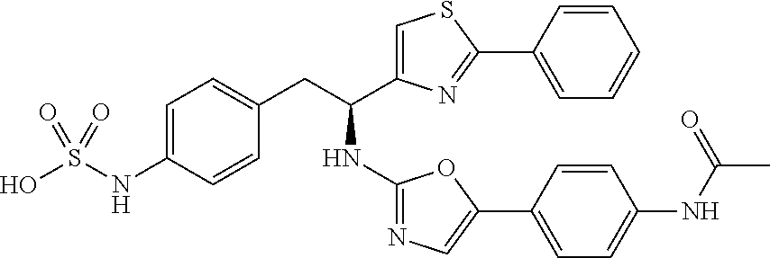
C1=C(NS(O)(=O)=O)C=CC(CC(NC2=NC=C(C3=CC=C(NC(C)=O)C=C3)O2)C2=CSC(C3=CC=CC=C3)=N2)=C1
